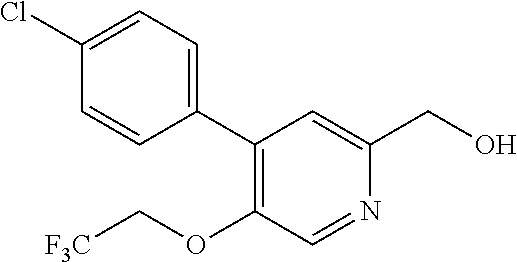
C1(C2=CC=C(Cl)C=C2)=C(OC[F3C])C=NC(CO)=C1
